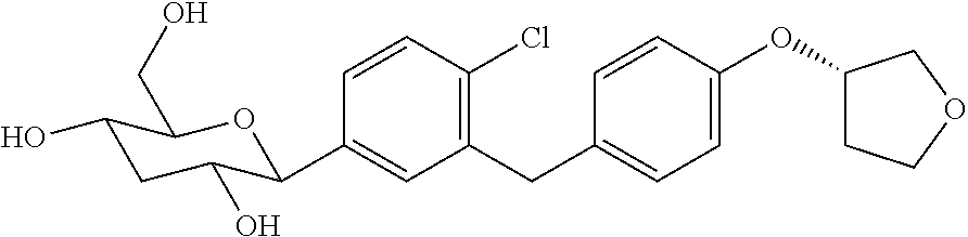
C1(CC2=CC=C(OC3CCOC3)C=C2)=C(Cl)C=CC(C2C(O)CC(O)C(CO)O2)=C1
